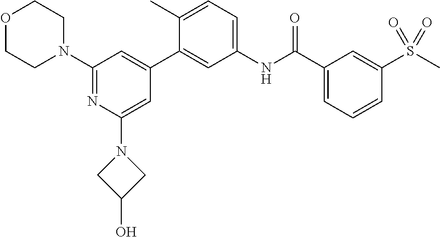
C1(N2CCOCC2)=NC(N2CC(O)C2)=CC(C2=CC(NC(C3=CC=CC(S(=O)(C)=O)=C3)=O)=CC=C2C)=C1
